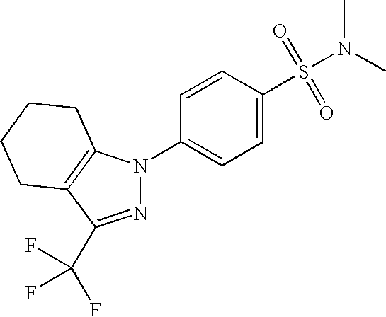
C1=CC(S(=O)(=O)N(C)C)=CC=C1N1N=C(C(F)(F)F)C2=C1CCCC2
